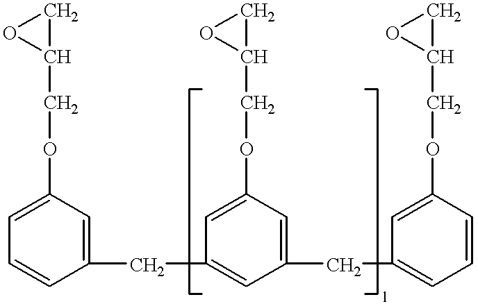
C1=C(OCC2CO2)C=C(CC2=CC(CC3=CC=CC(OCC4CO4)=C3)=CC(OCC3CO3)=C2)C=C1
